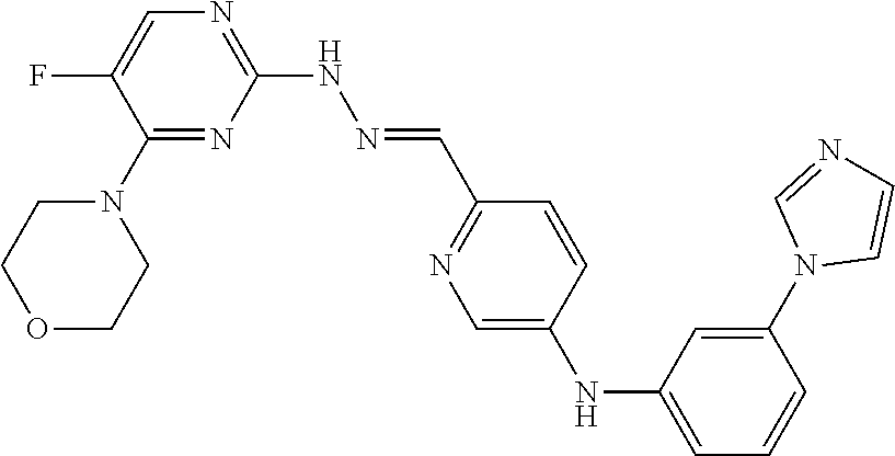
C1(N2CCOCC2)=NC(NN=CC2=NC=C(NC3=CC=CC(N4C=CN=C4)=C3)C=C2)=NC=C1F
